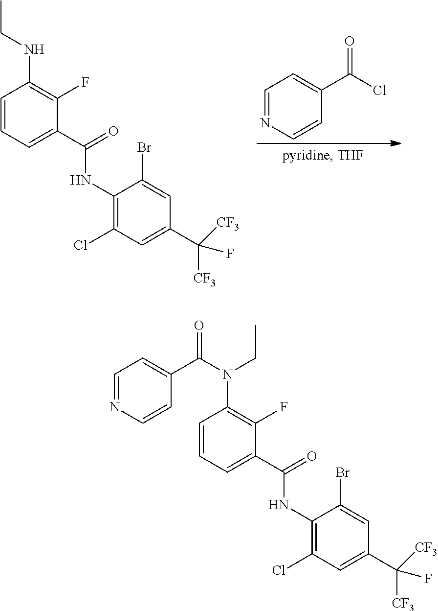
C1=NC=CC(C(Cl)=O)=C1.C1=CC=C(C(=O)NC2=C(Cl)C=C(C([CF3])([CF3])F)C=C2Br)C(F)=C1NCC.C1=CC=C(C(=O)NC2=C(Cl)C=C(C([CF3])([CF3])F)C=C2Br)C(F)=C1N(CC)C(C1=CC=NC=C1)=O
